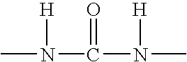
CN(C(=O)N([H])C)[H]
